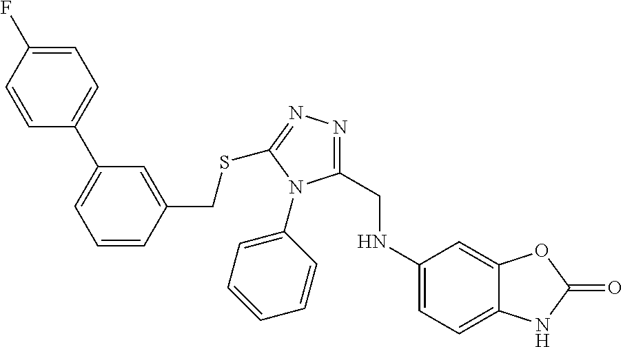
N1(C2=CC=CC=C2)C(CNC2=CC=C3C(=C2)OC(=O)N3)=NN=C1SCC1=CC(C2=CC=C(F)C=C2)=CC=C1
